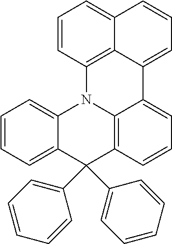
C1=CC2=C3C(=C1)C=CC=C3C1=CC=CC3=C1N2C1=CC=CC=C1C3(C1=CC=CC=C1)C1=CC=CC=C1
